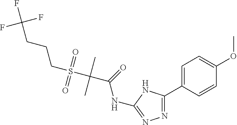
C1=C(C2=NN=C(NC(C(S(CCCC(F)(F)F)(=O)=O)(C)C)=O)N2)C=CC(OC)=C1
